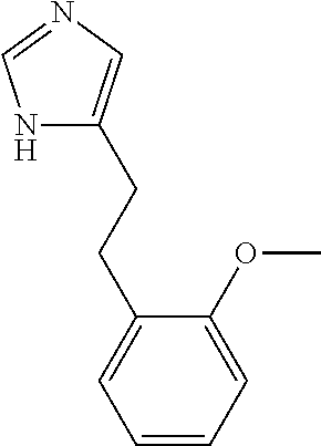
N1=CNC(CCC2=CC=CC=C2OC)=C1
